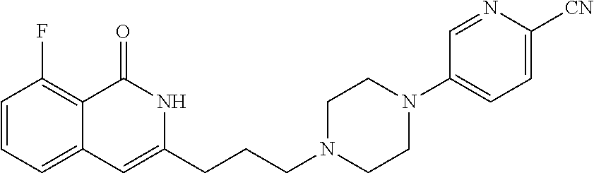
C1=CC=C2C(=C1F)C(=O)NC(CCCN1CCN(C3=CC=C([CN])N=C3)CC1)=C2
